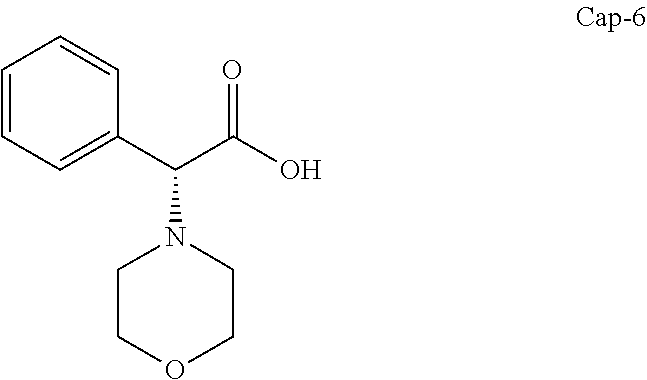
C1=CC=C(C(C(=O)O)N2CCOCC2)C=C1
